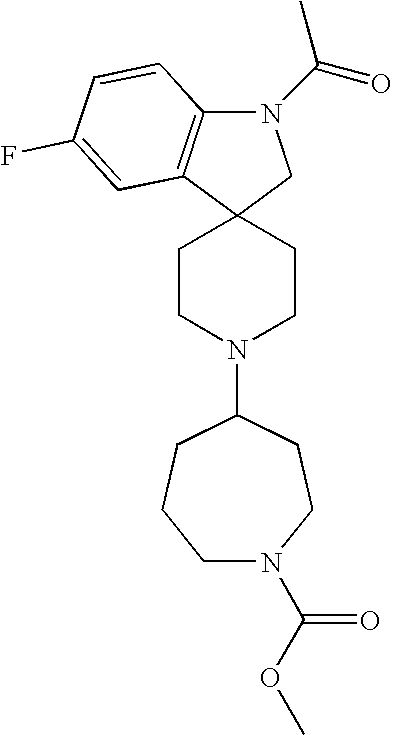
N1(C(=O)C)C2=C(C3(C1)CCN(C1CCCN(C(=O)OC)CC1)CC3)C=C(F)C=C2
